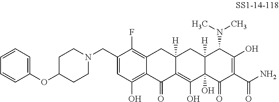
C1(CN2CCC(OC3=CC=CC=C3)CC2)=CC(O)=C2C(=C1F)CC1([H])C(=C(O)C3(O)C([H])(C1)C(N(C)C)C(O)=C(C(N)=O)C3=O)C2=O
